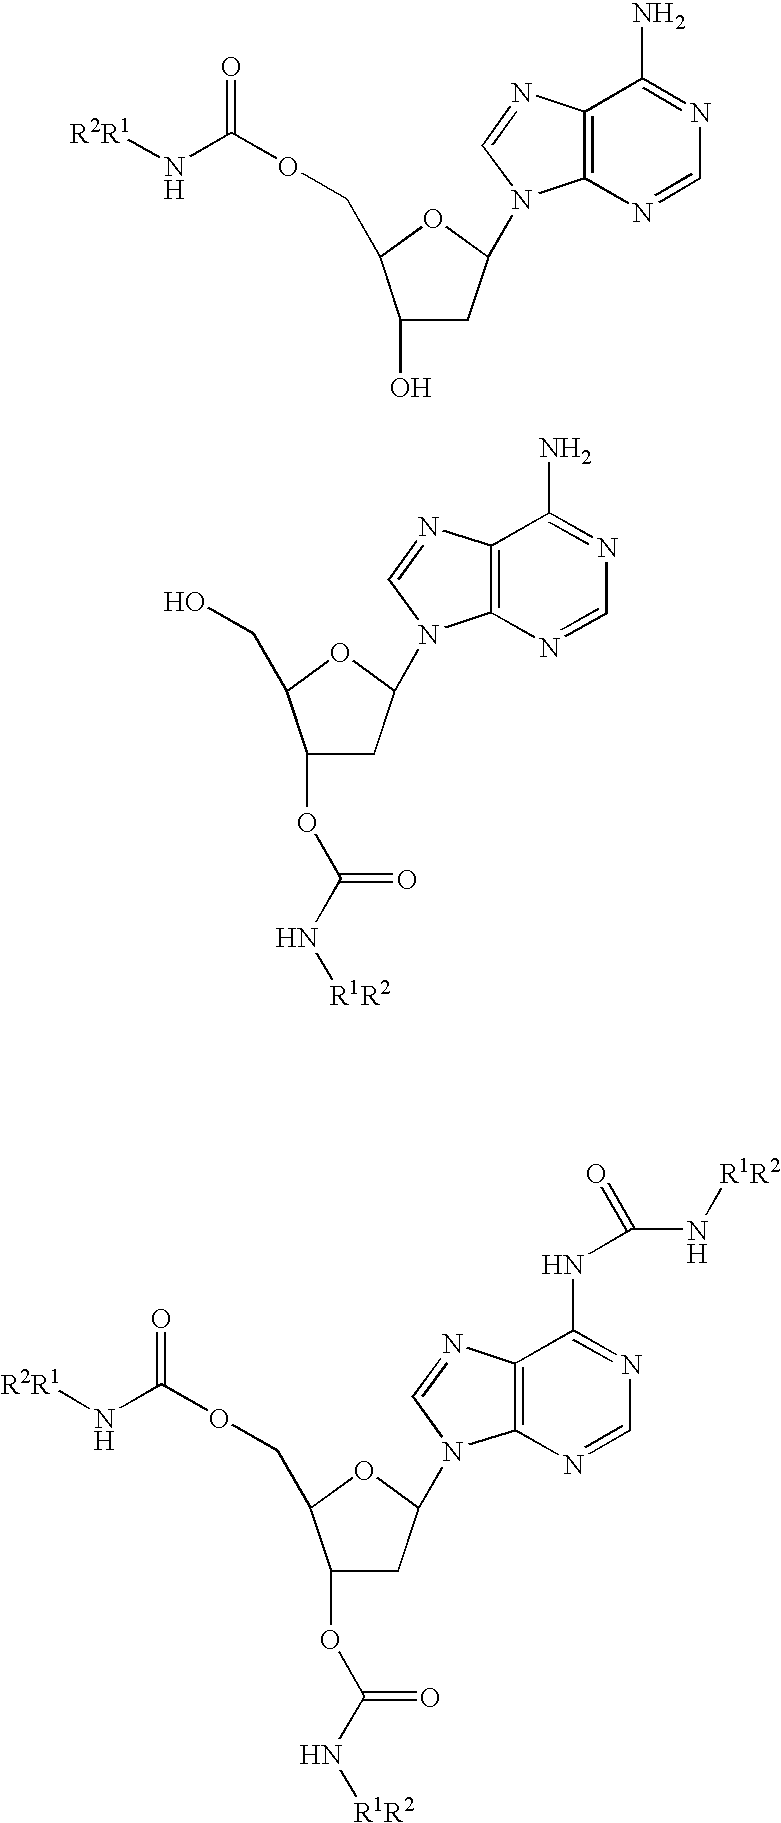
C1(OC(N[R1R2])=O)CC(N2C3=C(N=C2)C(N)=NC=N3)OC1CO.C1(O)CC(N2C3=C(N=C2)C(N)=NC=N3)OC1COC(N[R2R1])=O.C1(OC(N[R1R2])=O)CC(N2C3=C(N=C2)C(NC(N[R1R2])=O)=NC=N3)OC1COC(N[R2R1])=O
